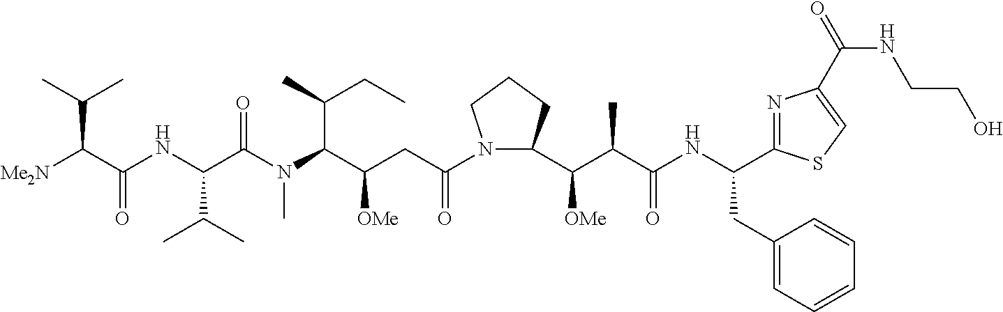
N1(C(CC(C(N(C)C(C(NC(C([Me2N])C(C)C)=O)C(C)C)=O)C(C)CC)[OMe])=O)C(C(C(C(NC(CC2=CC=CC=C2)C2=NC(C(NCCO)=O)=CS2)=O)C)[OMe])CCC1
